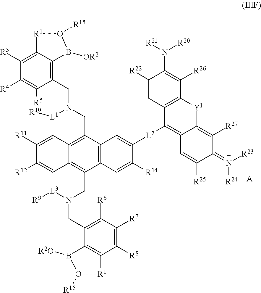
[A-].C12=C(C(CN(CC3=C4C(=C([R3])C([R4])=C3[R5])[R1]O([R15])B4[OR2])[L1][R10])=C3C(=C1CN([L3][R9])CC1=C([R6])C([R7])=C([R8])C4=C1B([R2O])O([R15])[R1]4)C=C([R12])C([R11])=C3)C=C([L2]C1=C3C(=C([R27])C(=N([R23])[R24])C([R25])=C3)[Y1]C3=C1C=C([R22])C(N([R21])[R20])=C3[R26])C([R14])=C2
